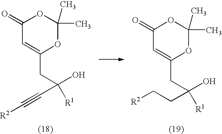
C1(=O)C=C(CC(O)([R1])C#C[R2])OC(C)(C)O1.C1(=O)C=C(CC(O)([R1])CC[R2])OC(C)(C)O1
